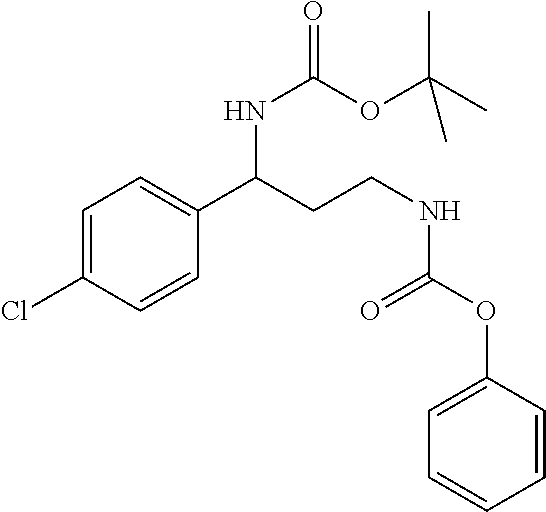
C1=C(Cl)C=CC(C(NC(OC(C)(C)C)=O)CCNC(OC2=CC=CC=C2)=O)=C1
